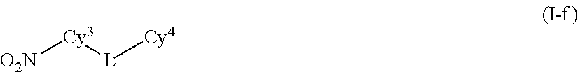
[Cy3]([L][Cy4])[O2N]
